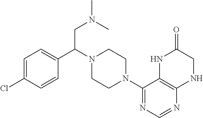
C1=C(Cl)C=CC(C(CN(C)C)N2CCN(C3=NC=NC4=C3NC(=O)CN4)CC2)=C1
